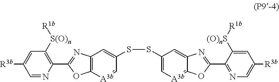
C1=NC(C2=NC3=C(O2)[A3b]=CC(SSC2=C[A3b]=C4OC(C5=NC=C([R3b])C=C5[(O)nS][R1b])=NC4=C2)=C3)=C([S(O)n][R1b])C=C1[R3b]
